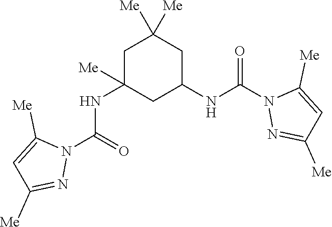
C1C(NC(N2C([Me])=CC([Me])=N2)=O)([Me])CC(NC(N2N=C([Me])C=C2[Me])=O)CC1([Me])[Me]
